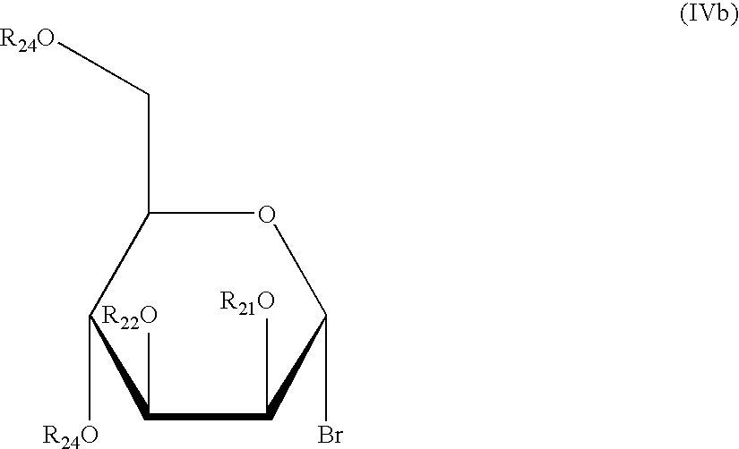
C1([R22O])C([R21O])C(Br)OC(C[R24O])C1[R24O]
